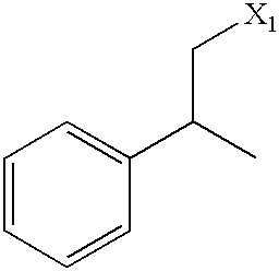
C1=CC=CC(C(C)C[X1])=C1
